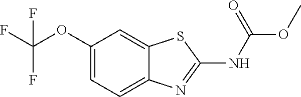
C1(OC(F)(F)F)=CC=C2C(=C1)SC(NC(=O)OC)=N2
